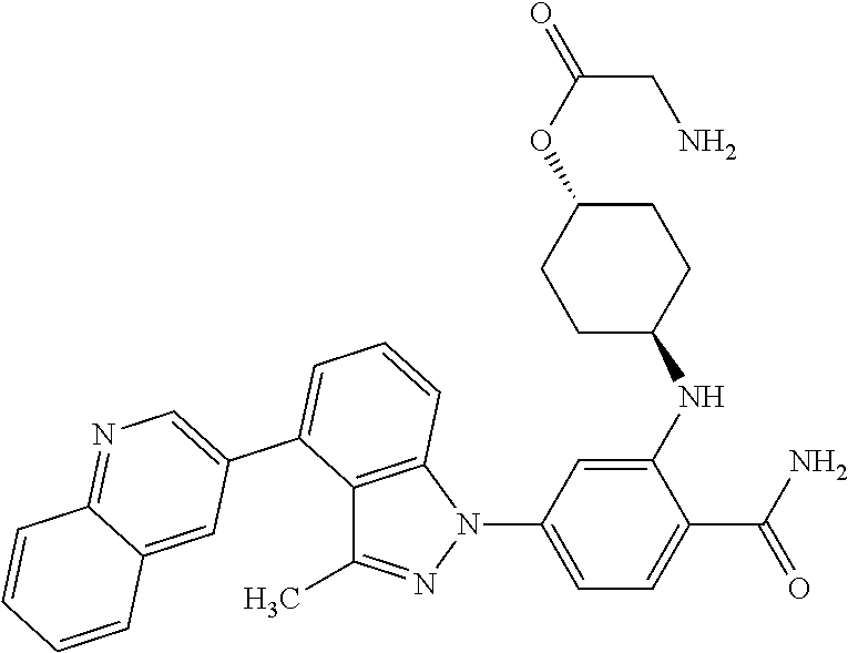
C1(NC2CCC(OC(=O)CN)CC2)=CC(N2C3=C(C(C)=N2)C(C2=CN=C4C(=C2)C=CC=C4)=CC=C3)=CC=C1C(N)=O
